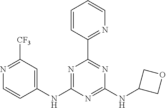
C1=CC(C2=NC(NC3COC3)=NC(NC3=CC([CF3])=NC=C3)=N2)=NC=C1
